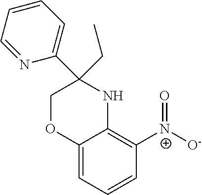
C12=CC=CC([N+]([O-])=O)=C1NC(C1=CC=CC=N1)(CC)CO2
